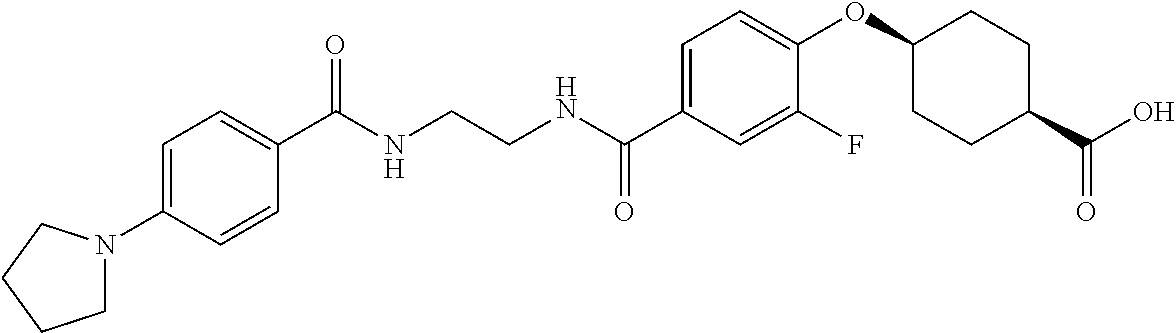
C(NCCNC(C1=CC=C(OC2CCC(C(O)=O)CC2)C(F)=C1)=O)(=O)C1=CC=C(N2CCCC2)C=C1
